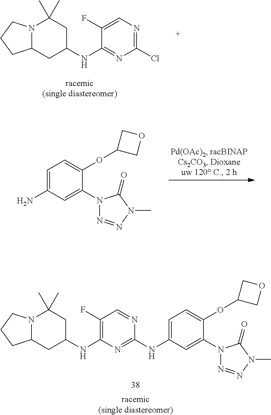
C12N(CCC1)C(C)(C)CC(NC1=C(F)C=NC(NC3=CC=C(OC4COC4)C(N4N=NN(C)C4=O)=C3)=N1)C2.C12N(CCC1)C(C)(C)CC(NC1=NC(Cl)=NC=C1F)C2.NC1=CC=C(OC2COC2)C(N2N=NN(C)C2=O)=C1
